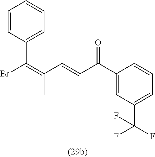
O=C(C1=CC(C(F)(F)F)=CC=C1)C=CC(C)=C(C1=CC=CC=C1)Br
